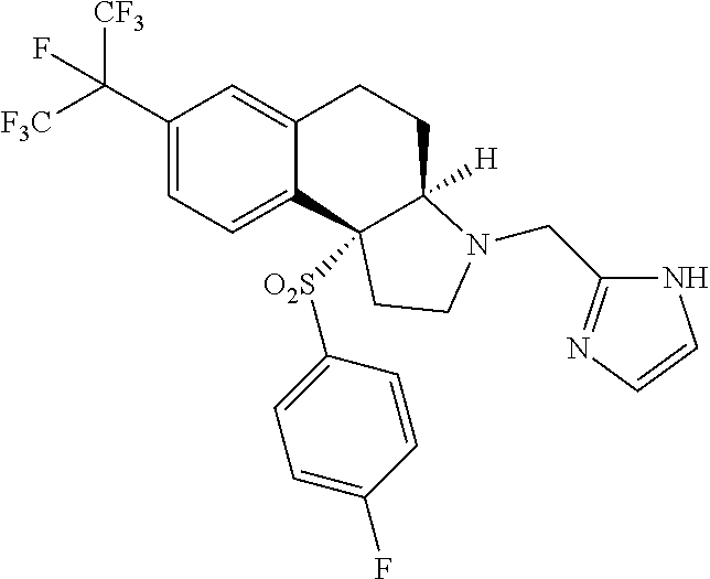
C1(C([F3C])([CF3])F)=CC=C2C(=C1)CCC1([H])N(CC3=NC=CN3)CCC21[O2S]C1=CC=C(F)C=C1
